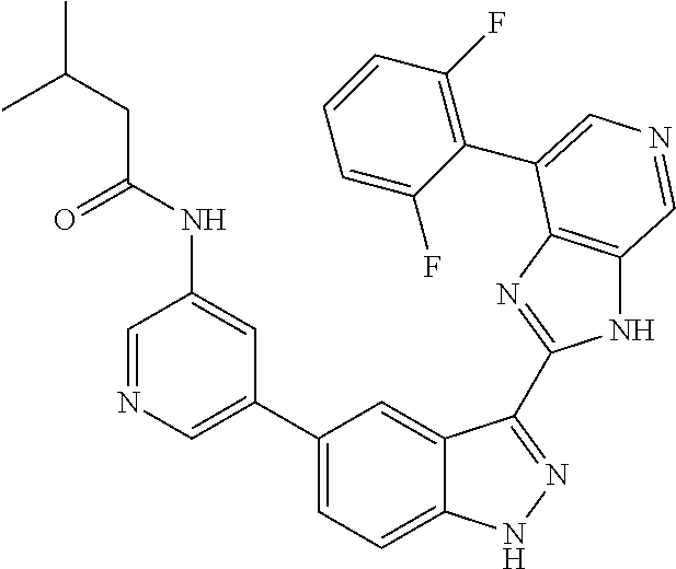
C1(C2=CN=CC(NC(CC(C)C)=O)=C2)=CC=C2C(=C1)C(C1=NC3=C(N1)C=NC=C3C1=C(F)C=CC=C1F)=NN2
